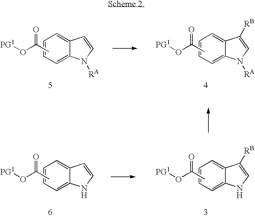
C1=CC=C2C(=C1)C=CN2[RA].[PG1]OC(C)=O.C1=CC=C2C(=C1)C([RB])=CN2[RA].[PG1]OC(C)=O.C1=CC=C2C(=C1)C=CN2.[PG1]OC(C)=O.C1=CC=C2C(=C1)C([RB])=CN2.[PG1]OC(C)=O
